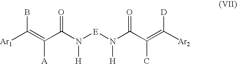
[Ar1]C(=C(C(N([E]N(C(C(=C([Ar2])[D])C)=O)[H])[H])=O)[A])B
